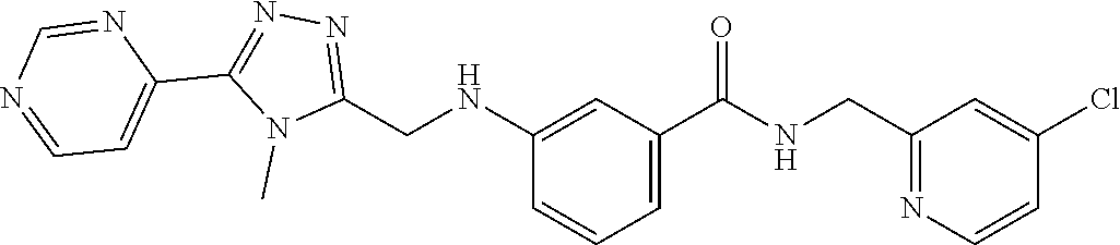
C1(NCC2=NN=C(C3=CC=NC=N3)N2C)=CC(C(NCC2=NC=CC(Cl)=C2)=O)=CC=C1
